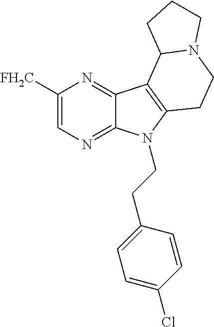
C1([FH2C])=CN=C2C(=N1)C1=C(N2CCC2=CC=C(Cl)C=C2)CCN2C1CCC2
